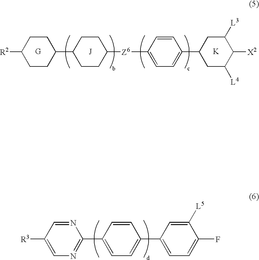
[J].[G].[R2]C1CCC(C2CCC([Z6]C3=CC=C(C4CC([L4])C([X2])C([L3])C4)C=C3)CC2)CC1.[K].C1(C2=NC=C([R3])C=N2)=CC=C(C2=CC=C(F)C([L5])=C2)C=C1
